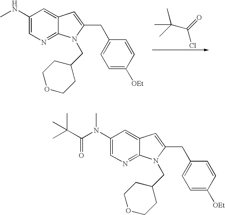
C1(NC)=CN=C2C(=C1)C=C(CC1=CC=C([OEt])C=C1)N2CC1CCOCC1.CC(C(Cl)=O)(C)C.C1(N(C(C(C)(C)C)=O)C)=CN=C2C(=C1)C=C(CC1=CC=C([OEt])C=C1)N2CC1CCOCC1
